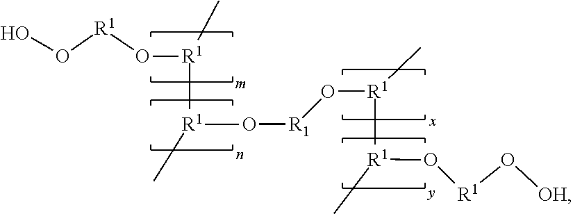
[m].[x].OO[R1]O[R1](C)[R1](C)O[R1]O[R1](C)[R1](C)O[R1]O[OH]
